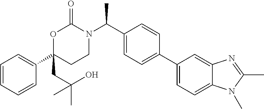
C1=CC=CC(C2(CC(O)(C)C)CCN(C(C3=CC=C(C4=CC=C5C(=C4)N=C(C)N5C)C=C3)C)C(=O)O2)=C1
